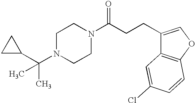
C1N(C(C2CC2)(C)C)CCN(C(CCC2=COC3=C2C=C(Cl)C=C3)=O)C1
